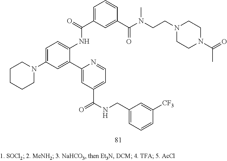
C1CCCN(C2=CC=C(NC(C3=CC=CC(C(=O)N(CCN4CCN(C(=O)C)CC4)C)=C3)=O)C(C3=CC(C(NCC4=CC=CC([CF3])=C4)=O)=CC=N3)=C2)C1
